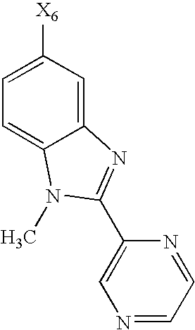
C12=CC([X6])=CC=C1N(C)C(C1=CN=CC=N1)=N2
